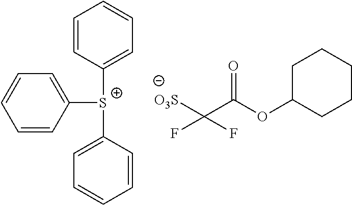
C1(OC(=O)C([O3S])(F)F)CCCCC1.C1([S+](C2=CC=CC=C2)C2=CC=CC=C2)=CC=CC=C1
